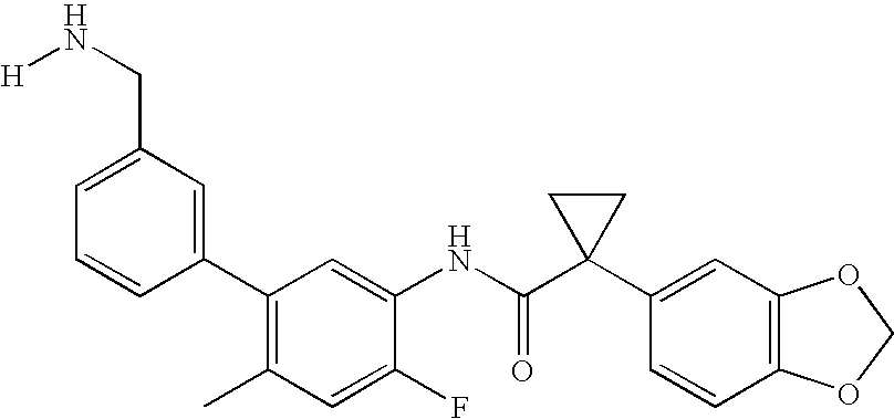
C1(C2=CC(CN[H])=CC=C2)=C(C)C=C(F)C(NC(C2(C3=CC4=C(C=C3)OCO4)CC2)=O)=C1
